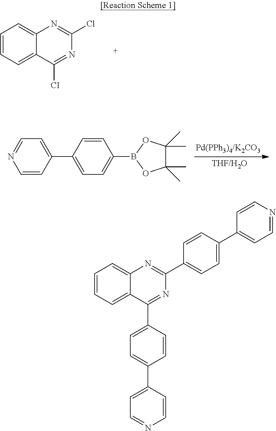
C1=CC=C2C(=C1)N=C(Cl)N=C2Cl.C1=CC(C2=CC=C(B3OC(C)(C)C(C)(C)O3)C=C2)=CC=N1.C1=CC=C2C(=C1)N=C(C1=CC=C(C3=CC=NC=C3)C=C1)N=C2C1=CC=C(C2=CC=NC=C2)C=C1
